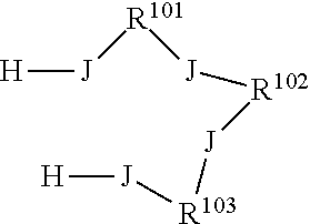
[H][J][R101][J][R102][J][R103][J][H]
